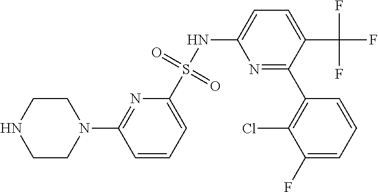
N1=C(C2=C(Cl)C(F)=CC=C2)C(C(F)(F)F)=CC=C1NS(C1=CC=CC(N2CCNCC2)=N1)(=O)=O
